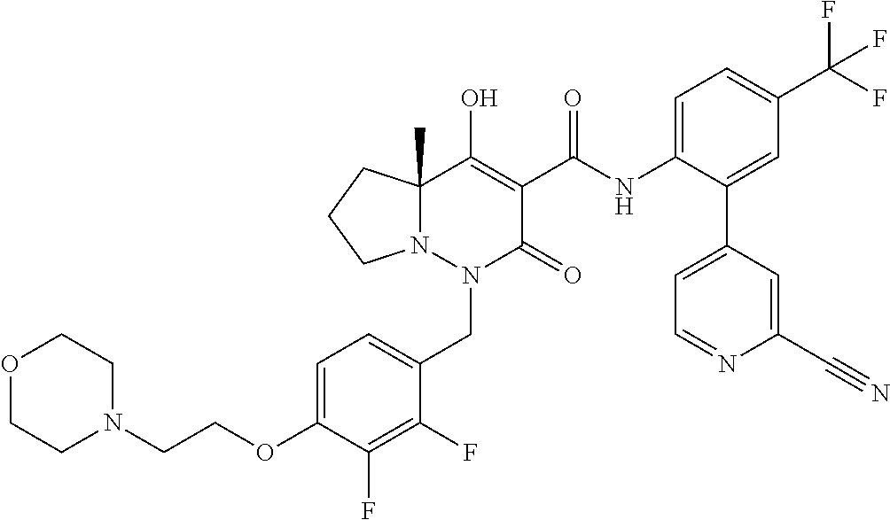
C1=C(OCCN2CCOCC2)C(F)=C(F)C(CN2C(=O)C(C(=O)NC3=CC=C(C(F)(F)F)C=C3C3=CC=NC(C#N)=C3)=C(O)C3(C)N2CCC3)=C1
